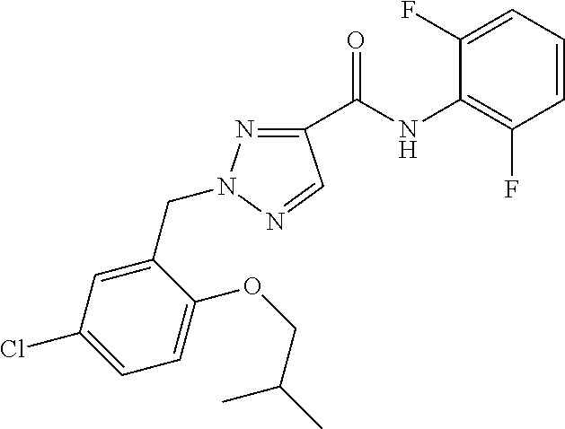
C1(C(NC2=C(F)C=CC=C2F)=O)=NN(CC2=CC(Cl)=CC=C2OCC(C)C)N=C1
